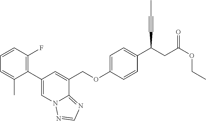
C1(C2=C(F)C=CC=C2C)=CN2C(=NC=N2)C(COC2=CC=C(C(CC(OCC)=O)C#CC)C=C2)=C1
